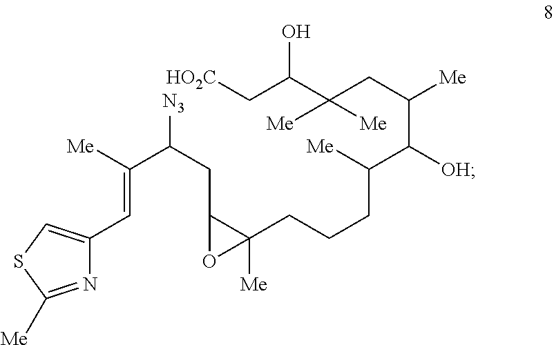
C([N3])(CC1C(CCCC(C(C(CC(C(C[HO2C])O)([Me])[Me])[Me])[OH])[Me])([Me])O1)C([Me])=CC1=CSC([Me])=N1
